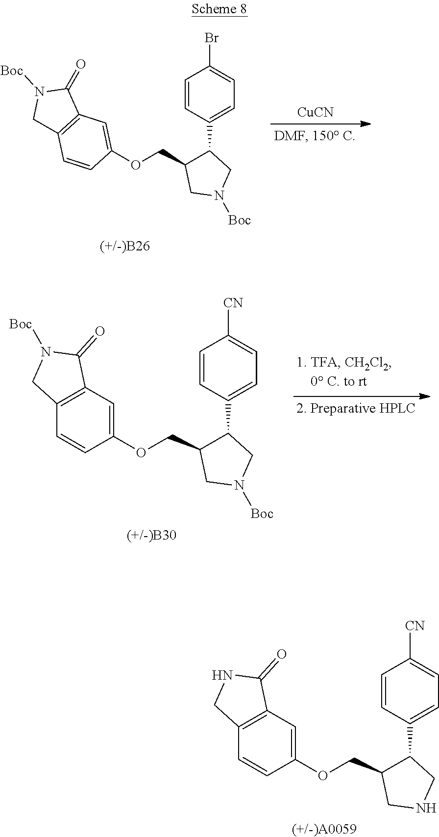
C1([CN])=CC=C(C2C(COC3=CC4=C(C=C3)CN([Boc])C4=O)CN([Boc])C2)C=C1.[(+/-)B30].C1([CN])=CC=C(C2C(COC3=CC4=C(C=C3)CNC4=O)CNC2)C=C1.[(+/-)A0059].[CuCN].[(+/-)B26].C12=C(C(=O)N([Boc])C1)C=C(OCC1C(C3=CC=C(Br)C=C3)CN([Boc])C1)C=C2
